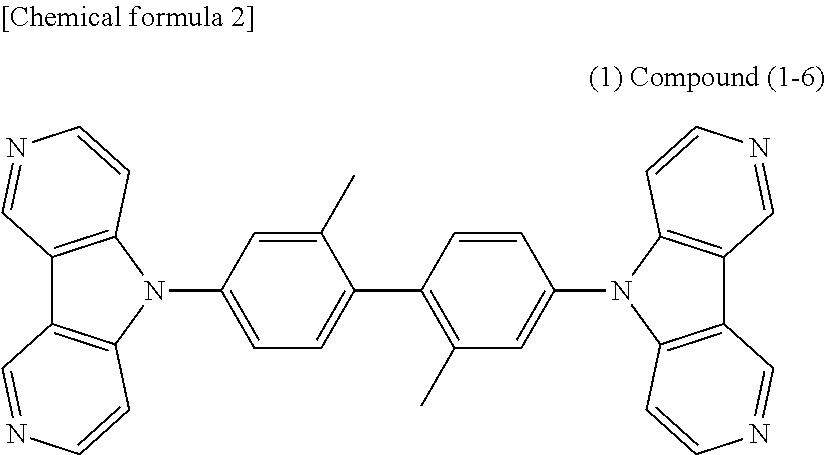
C1(C)=CC(N2C3=C(C4=C2C=CN=C4)C=NC=C3)=CC=C1C1=C(C)C=C(N2C3=C(C4=C2C=CN=C4)C=NC=C3)C=C1
